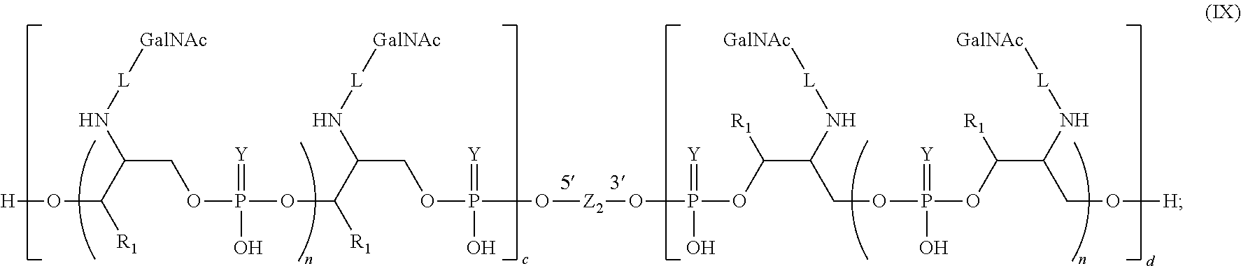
[H]OC([R1])C(N[L][GalNAc])COP(=[Y])(O)OC([R1])C(COP(O)(=[Y])O[Z2]OP(=[Y])(O)OC(C(N[L][GalNAc])COP(=[Y])(O)OC(C(CO[H])N[L][GalNAc])[R1])[R1])N[L][GalNAc]
